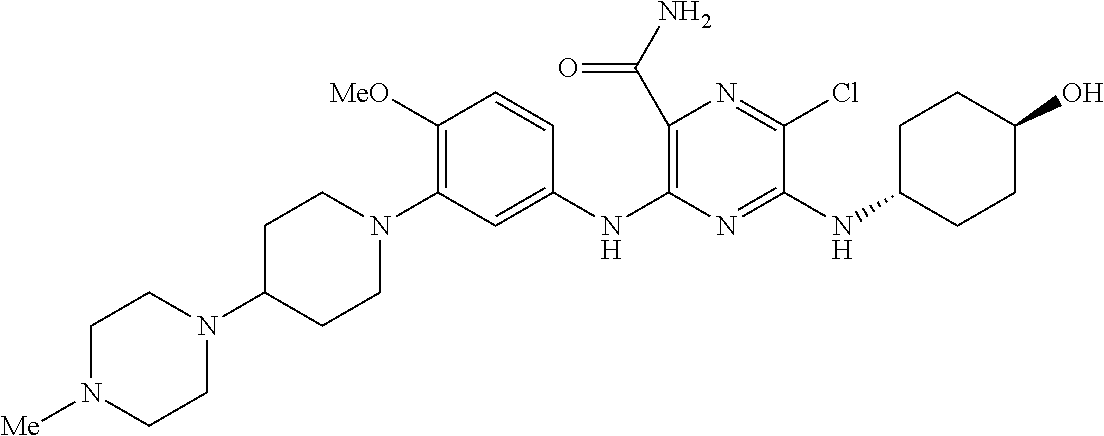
C1(C(N)=O)=C(NC2=CC(N3CCC(N4CCN([Me])CC4)CC3)=C([MeO])C=C2)N=C(NC2CCC(O)CC2)C(Cl)=N1
